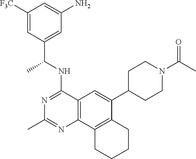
C1([F3C])=CC(C(NC2=NC(C)=NC3=C2C=C(C2CCN(C(C)=O)CC2)C2=C3CCCC2)C)=CC(N)=C1
